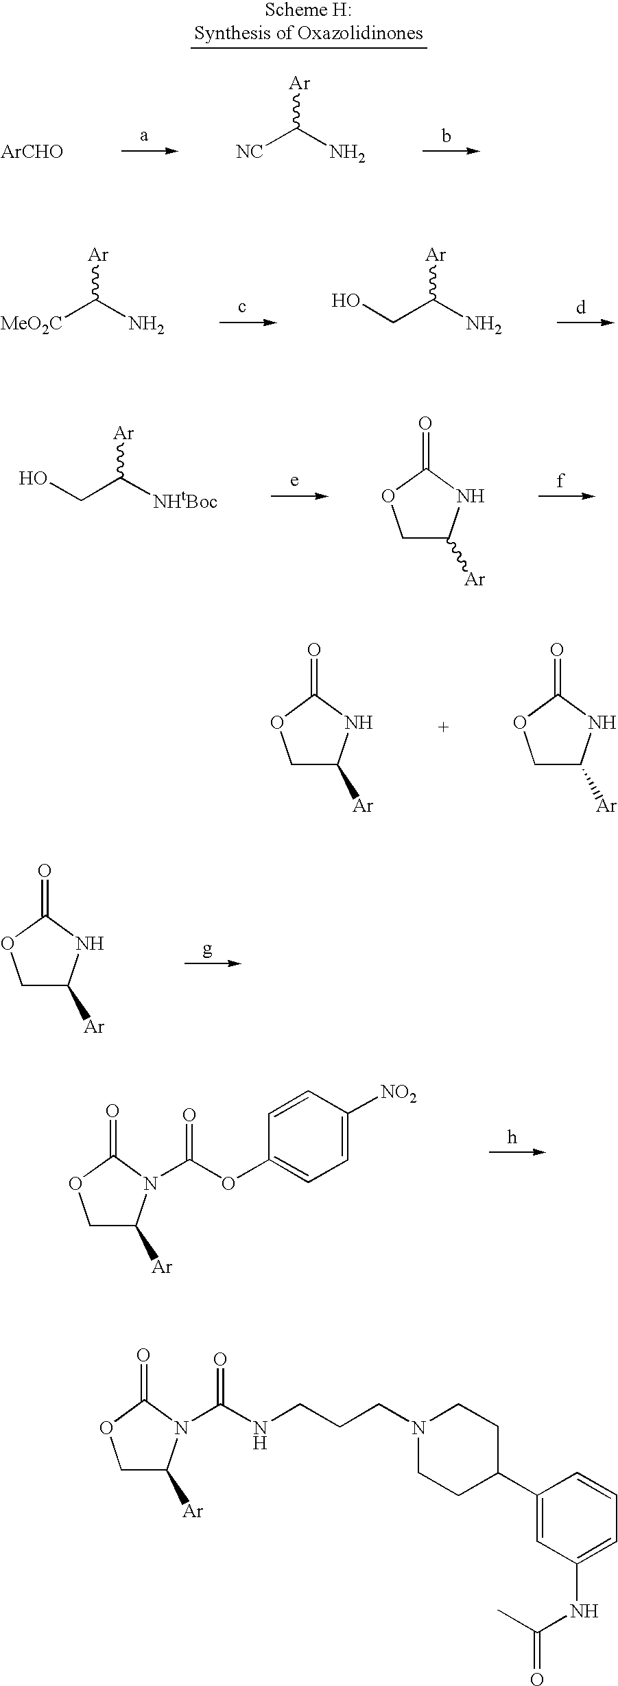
C([MeO2C])(N)[Ar].C(CO)(N)[Ar].C(CO)([NHtBoc])[Ar].C1C([Ar])NC(=O)O1.C1C([Ar])NC(=O)O1.C1C([Ar])NC(=O)O1.C1C([Ar])NC(=O)O1.C1C([Ar])N(C(OC2=CC=C([NO2])C=C2)=O)C(=O)O1.[ArCHO].C([NC])(N)[Ar].C1C([Ar])N(C(NCCCN2CCC(C3=CC(NC(=O)C)=CC=C3)CC2)=O)C(=O)O1
